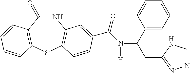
N1C(=O)C2=C(SC3=C1C=C(C(N([H])C(C1=CC=CC=C1)CC1=NN=CN1)=O)C=C3)C=CC=C2
